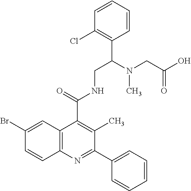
C1=CC(Cl)=C(C(N(CC(O)=O)C)CNC(C2=C(C)C(C3=CC=CC=C3)=NC3=C2C=C(Br)C=C3)=O)C=C1
